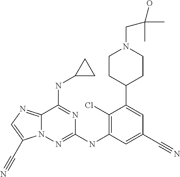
N12C(=NC=C1C#N)C(NC1CC1)=NC(NC1=C(Cl)C(C3CCN(CC(O)(C)C)CC3)=CC(C#N)=C1)=N2
